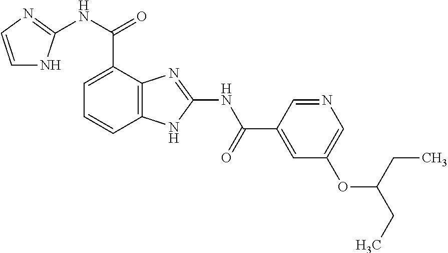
C12=C(C=CC=C1C(NC1=NC=CN1)=O)NC(NC(=O)C1=CC(OC(CC)CC)=CN=C1)=N2
